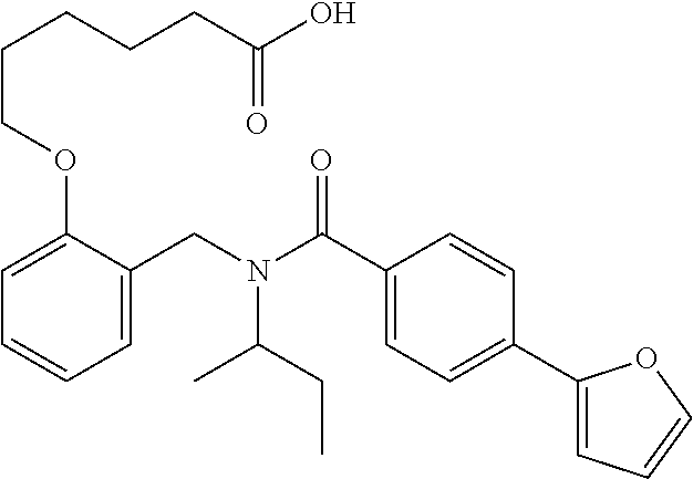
C1=C(CN(C(C2=CC=C(C3=CC=CO3)C=C2)=O)C(CC)C)C(OCCCCCC(O)=O)=CC=C1
